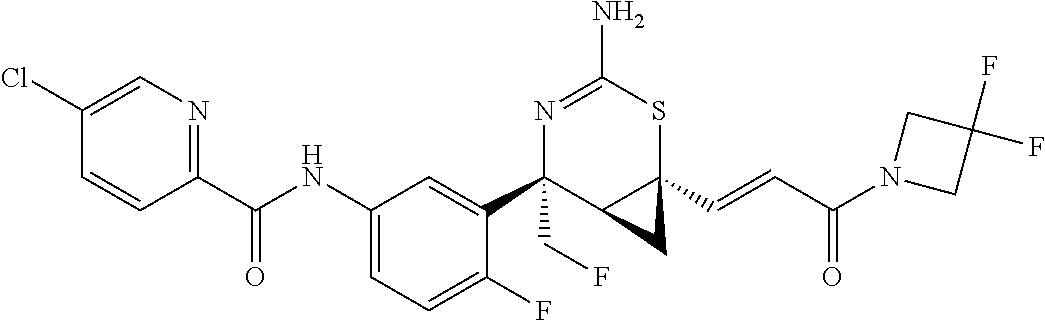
N1=C(N)SC2(C=CC(N3CC(F)(F)C3)=O)C(C1(C1=CC(NC(C3=NC=C(Cl)C=C3)=O)=CC=C1F)CF)C2
